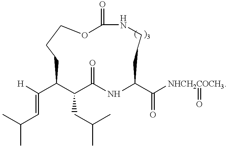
[H]C(C1C(CC(C)C)C(=O)NC(C([NHCH2COCH3]=O)=O)CCNC(=O)OCCC1)=CC(C)C
